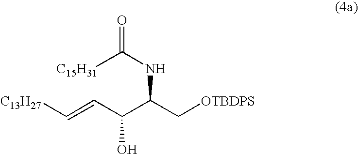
[C13H27]C=CC(C(NC([C15H31])=O)C[OTBDPS])O
